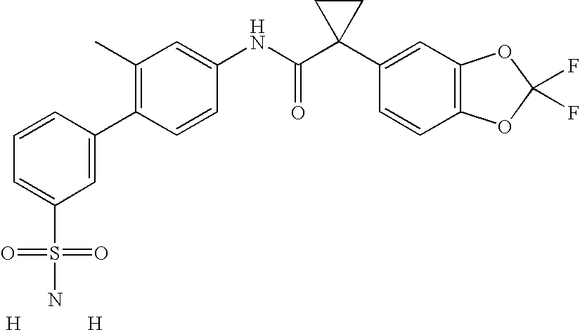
C1(C)=C(C2=CC(S(=O)(=O)N)=CC=C2)C=CC(NC(C2(C3=CC4=C(C=C3)OC(F)(F)O4)CC2)=O)=C1.[H].[H]
